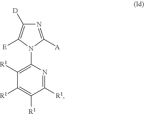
C1(N2C([E])=C([D])N=C2[A])=C([R1])C([R1])=C([R1])C([R1])=N1
